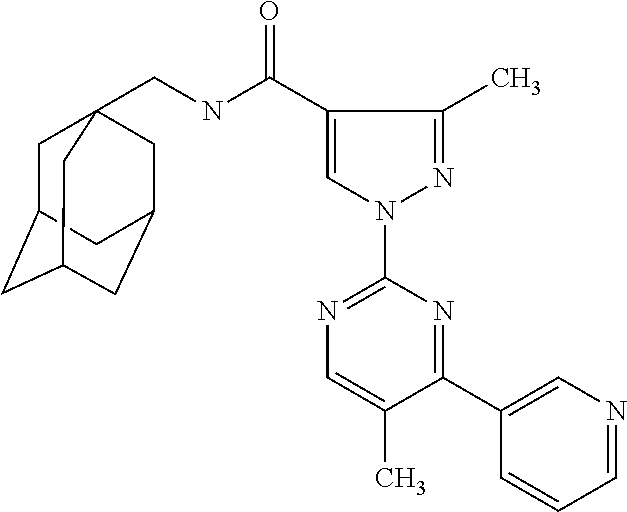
C1C2CC3CC(CC1(CNC(C1=CN(C4=NC=C(C)C(C5=CN=CC=C5)=N4)N=C1C)=O)C3)C2
